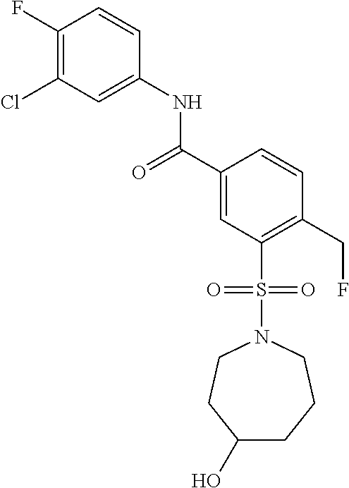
C1(F)=C(Cl)C=C(NC(=O)C2=CC(S(N3CCC(O)CCC3)(=O)=O)=C(CF)C=C2)C=C1
